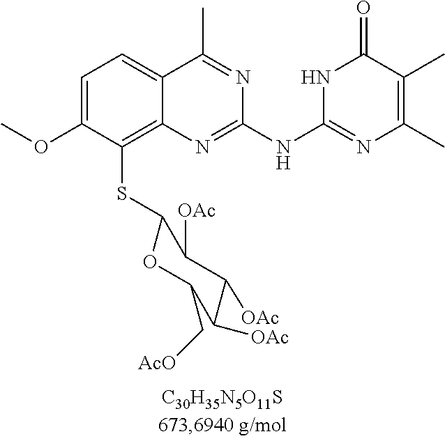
C1=C(OC)C(SC2C([OAc])C([OAc])C([OAc])C(C[AcO])O2)=C2C(=C1)C(C)=NC(NC1=NC(C)=C(C)C(=O)N1)=N2
